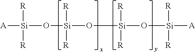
[A][Si]([R])([R])O[Si](O[Si](O[Si]([R])([R])[A])([R])[R])([R])[R]
